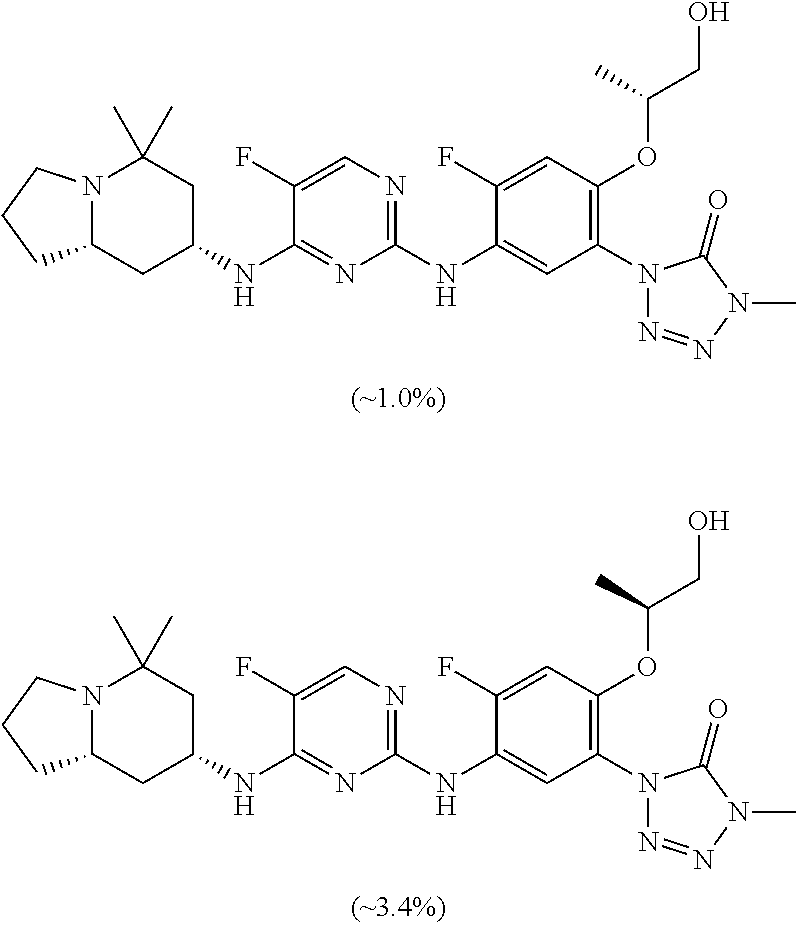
N12C(CC(NC3=NC(NC4=CC(N5N=NN(C)C5=O)=C(OC(CO)C)C=C4F)=NC=C3F)CC1(C)C)CCC2.N12C(CC(NC3=NC(NC4=CC(N5N=NN(C)C5=O)=C(OC(CO)C)C=C4F)=NC=C3F)CC1(C)C)CCC2
